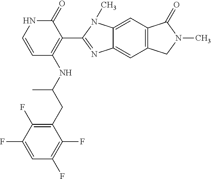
C1(=O)NC=CC(NC(CC2=C(F)C(F)=CC(F)=C2F)C)=C1C1=NC2=CC3=C(C=C2N1C)C(=O)N(C)C3
